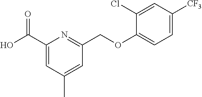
C1(Cl)=CC([CF3])=CC=C1OCC1=NC(C(O)=O)=CC(C)=C1
